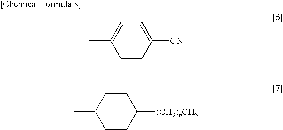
C1=CC([CN])=CC=C1C.C1CC([(CH2)hCH3])CCC1C
